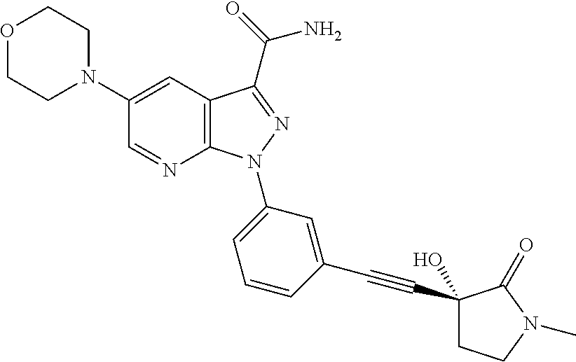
N1(C2=CC3=C(N=C2)N(C2=CC=CC(C#CC4(O)CCN(C)C4=O)=C2)N=C3C(=O)N)CCOCC1
